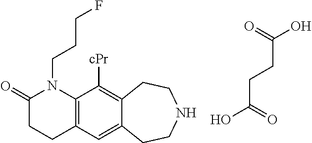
O=C(O)CCC(=O)O.C1CC2=C(N(CCCF)C1=O)C([cPr])=C1C(=C2)CCNCC1
